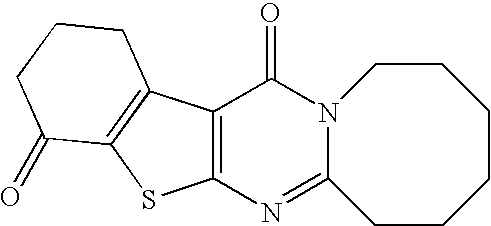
C12=C(N=C3N(C1=O)CCCCCC3)SC1=C2CCCC1=O
